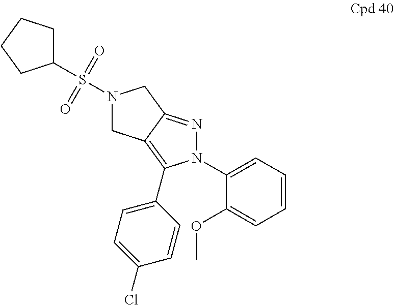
N1(S(=O)(=O)C2CCCC2)CC2=C(C3=CC=C(Cl)C=C3)N(C3=CC=CC=C3OC)N=C2C1
